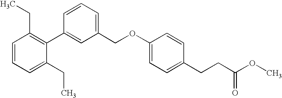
C1(C2=CC(COC3=CC=C(CCC(OC)=O)C=C3)=CC=C2)=C(CC)C=CC=C1CC
